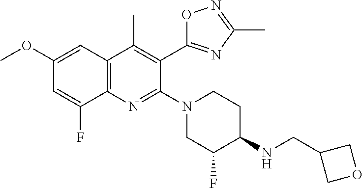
C1(OC)=CC2=C(N=C(N3CCC(NCC4COC4)C(F)C3)C(C3=NC(C)=NO3)=C2C)C(F)=C1
